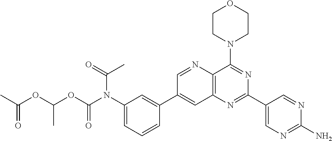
C1=CC(C2=CC3=C(C(N4CCOCC4)=NC(C4=CN=C(N)N=C4)=N3)N=C2)=CC(N(C(OC(C)OC(=O)C)=O)C(=O)C)=C1
